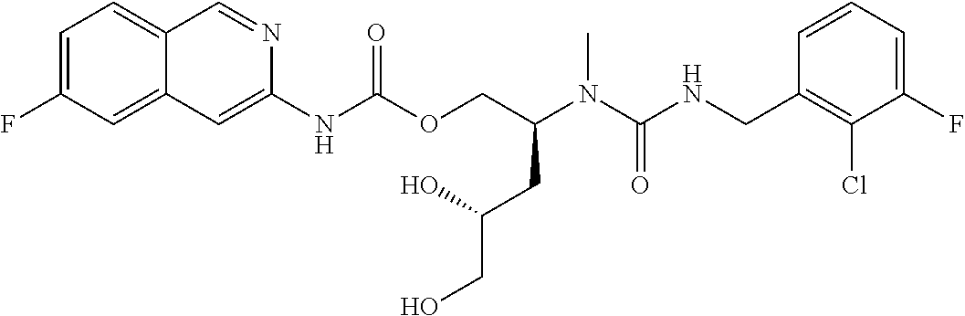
C1=CC(CNC(N(C(COC(NC2=CC3=CC(F)=CC=C3C=N2)=O)CC(CO)O)C)=O)=C(Cl)C(F)=C1
